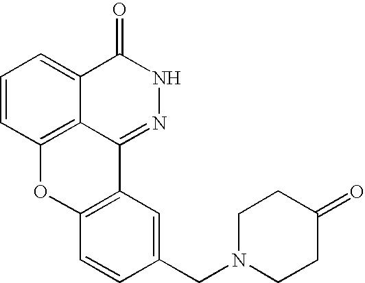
C1=CC2=C3C(=C1)C(=O)NN=C3C1=C(O2)C=CC(CN2CCC(=O)CC2)=C1
